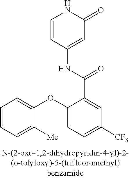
C1=CC(NC(C2=CC([CF3])=CC=C2OC2=CC=CC=C2[Me])=O)=CC(=O)N1
